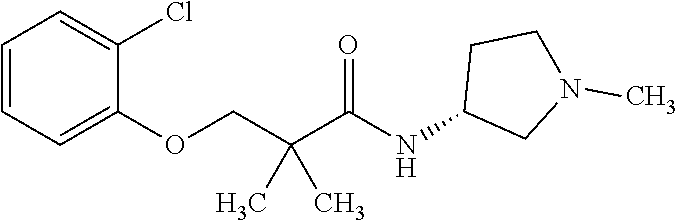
C1=CC=C(OCC(C(=O)NC2CN(C)CC2)(C)C)C(Cl)=C1
